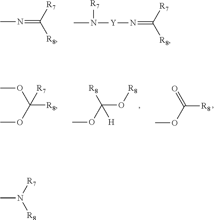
CN=C([R8])[R7].[Y](N=C([R8])[R7])N(C)[R7].COC(O[R8])([H])[R8].COC([R8])=O.COC(OC)([R7])[R8].CN([R7])[R8]
